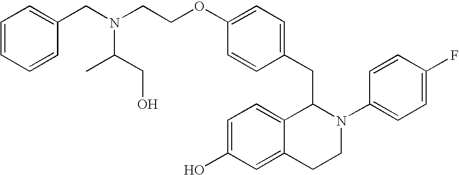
O(C1=CC=C(CC2C3=CC=C(O)C=C3CCN2C2=CC=C(F)C=C2)C=C1)CCN(CC1=CC=CC=C1)C(CO)C
